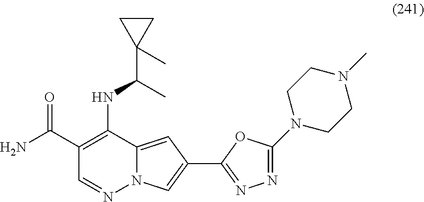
N12C(=CC(C3=NN=C(N4CCN(C)CC4)O3)=C1)C(NC(C1(C)CC1)C)=C(C(N)=O)C=N2
